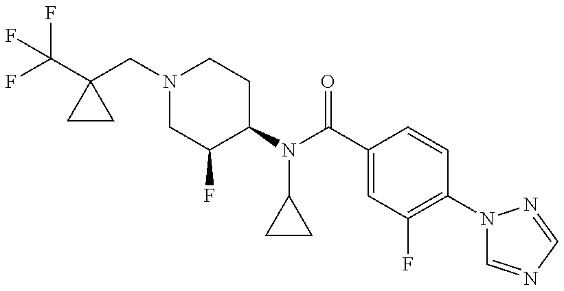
C(C1(CN2CC(F)C(N(C(C3=CC(F)=C(N4C=NC=N4)C=C3)=O)C3CC3)CC2)CC1)(F)(F)F
